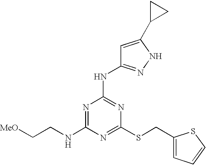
N(C1=NC(NC2=NNC(C3CC3)=C2)=NC(SCC2=CC=CS2)=N1)CC[MeO]
